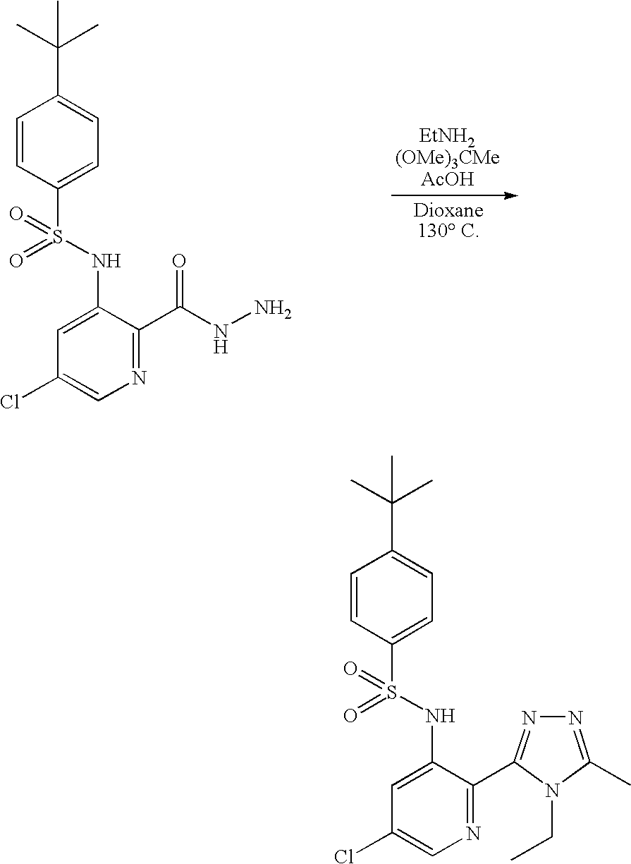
C1=CC(S(NC2=CC(Cl)=CN=C2C(NN)=O)(=O)=O)=CC=C1C(C)(C)C.C1=CC(S(NC2=CC(Cl)=CN=C2C2=NN=C(C)N2CC)(=O)=O)=CC=C1C(C)(C)C
